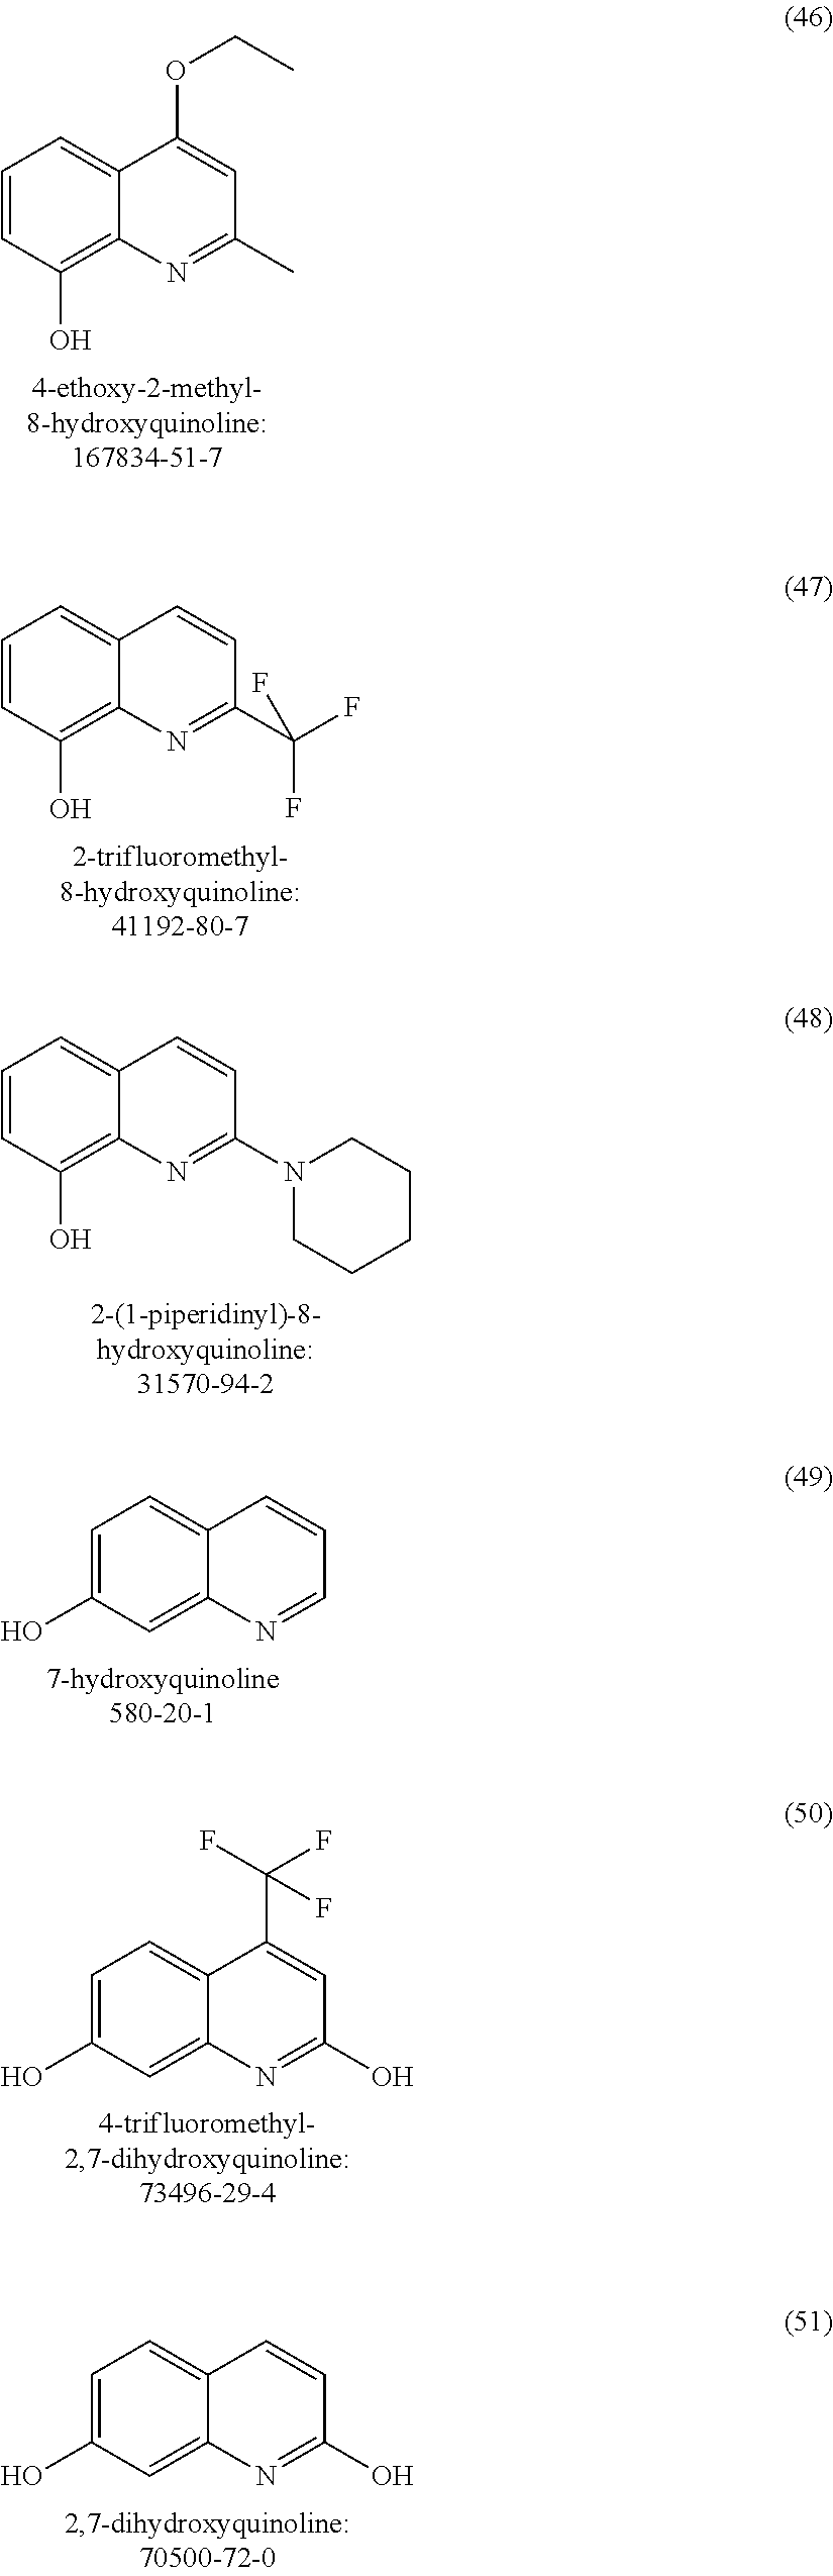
C1=CC(O)=C2C(=C1)C(OCC)=CC(C)=N2.C1=CC(O)=C2C(=C1)C=CC(C(F)(F)F)=N2.C1=CC(O)=C2C(=C1)C=CC(N1CCCCC1)=N2.C1=C(O)C=C2C(=C1)C=CC=N2.C1=C(O)C=C2C(=C1)C(C(F)(F)F)=CC(O)=N2.C1=C(O)C=C2C(=C1)C=CC(O)=N2
